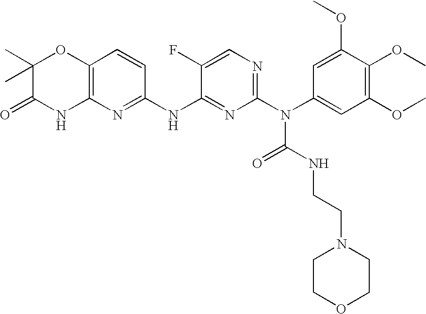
C12=C(N=C(NC3=NC(N(C(=O)NCCN4CCOCC4)C4=CC(OC)=C(OC)C(OC)=C4)=NC=C3F)C=C1)NC(=O)C(C)(C)O2
